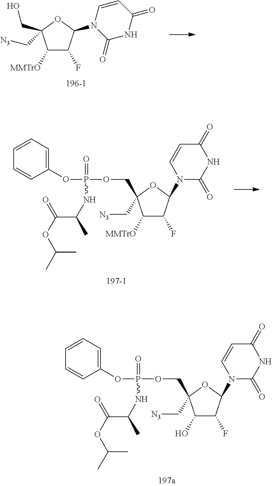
C1([MMTrO])C(F)C(N2C(=O)NC(=O)C=C2)OC1(C[N3])CO.[196-1].C1(OP(=O)(NC(C)C(OC(C)C)=O)OCC2(C[N3])C(O)C(F)C(N3C(=O)NC(=O)C=C3)O2)=CC=CC=C1.C1(OP(=O)(NC(C)C(OC(C)C)=O)OCC2(C[N3])C([MMTrO])C(F)C(N3C(=O)NC(=O)C=C3)O2)=CC=CC=C1
